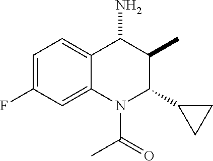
C12=CC(F)=CC=C1C(N)C(C)C(C1CC1)N2C(=O)C
